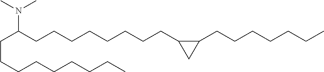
C(C(CCCCCCCCC1CC1CCCCCCC)N(C)C)CCCCCCCC
